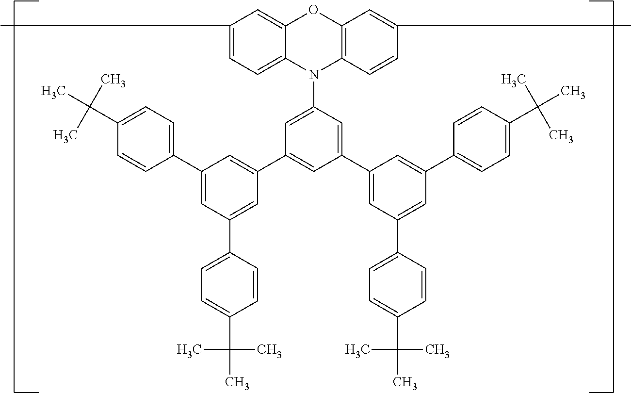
C1=C(C(C)(C)C)C=CC(C2=CC(C3=CC(C4=CC(C5=CC=C(C(C)(C)C)C=C5)=CC(C5=CC=C(C(C)(C)C)C=C5)=C4)=CC(N4C5=C(OC6=CC(C)=CC=C46)C=C(C)C=C5)=C3)=CC(C3=CC=C(C(C)(C)C)C=C3)=C2)=C1
